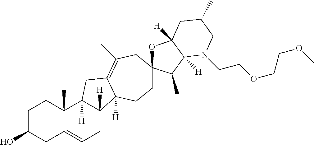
C1C(O)CC2=CCC3([H])C([H])(C2(C)C1)CC1=C(C)CC2(OC4([H])C([H])(C2C)N(CCOCCOC)CC(C)C4)CCC31[H]
